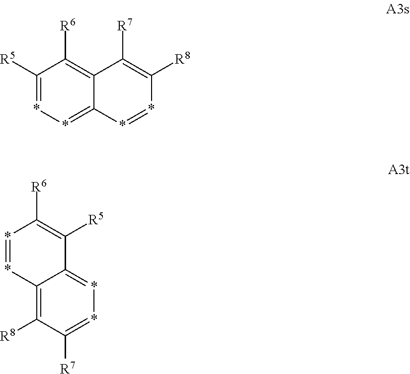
C1([R5])=**=C2C(=C1[R6])C([R7])=C([R8])*=*2.C12=C([R8])C([R7])=**=C1C([R5])=C([R6])*=*2
